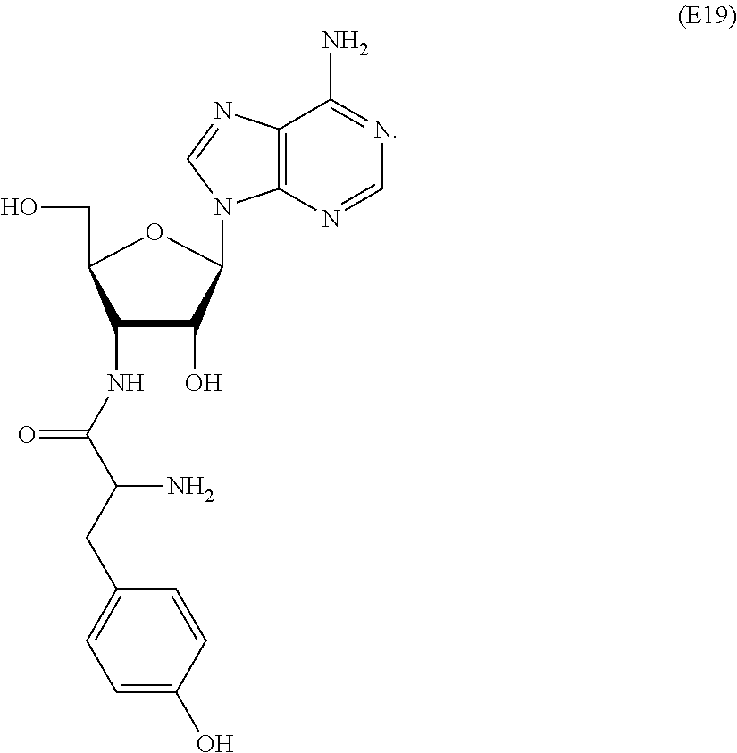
C1(NC(C(CC2=CC=C(O)C=C2)N)=O)C(O)C(N2C3=C(N=C2)C(N)=NC=N3)OC1CO
